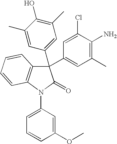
C1(C)=CC(C2(C3=CC(C)=C(N)C(Cl)=C3)C3=C(N(C4=CC=CC(OC)=C4)C2=O)C=CC=C3)=CC(C)=C1O
